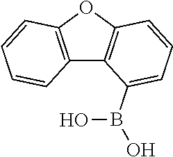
C12=C(OC3=C1C(B(O)O)=CC=C3)C=CC=C2
